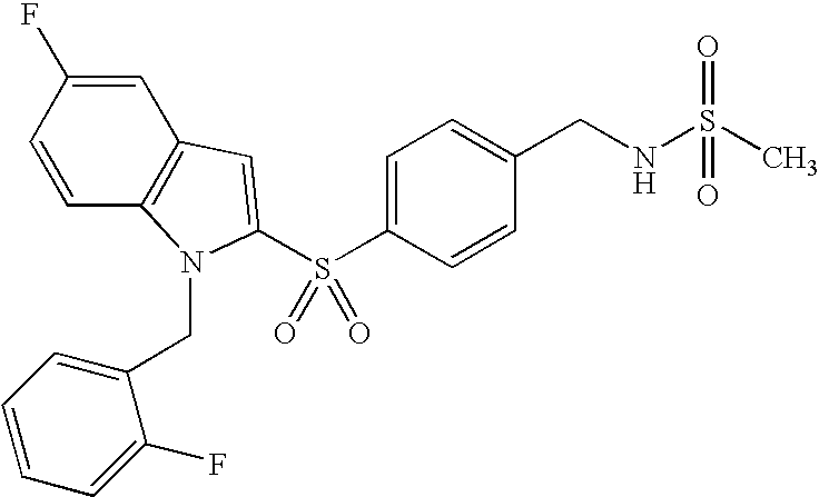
C1=C(S(C2=CC3=C(N2CC2=CC=CC=C2F)C=CC(F)=C3)(=O)=O)C=CC(CNS(C)(=O)=O)=C1
